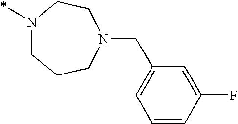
N1(*)CCCN(CC2=CC=CC(F)=C2)CC1
